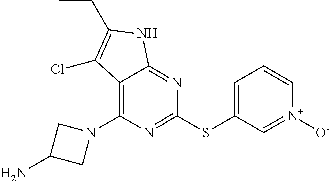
C12=C(N3CC(N)C3)N=C(SC3=CC=C[N+]([O-])=C3)N=C1NC(CC)=C2Cl
